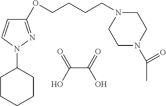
OC(=O)C(O)=O.C1CCCCC1N1N=C(OCCCCN2CCN(C(C)=O)CC2)C=C1
